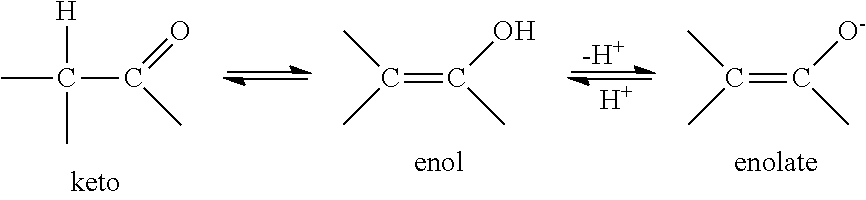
CC(C)([H])C(C)=O.C(=C(C)O)(C)C.[-H+].[H].C(=C(C)[O-])(C)C
